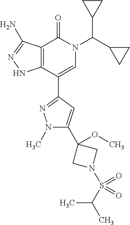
C12=C(C(C3=NN(C)C(C4(OC)CN(S(C(C)C)(=O)=O)C4)=C3)=CN(C(C3CC3)C3CC3)C1=O)NN=C2N
